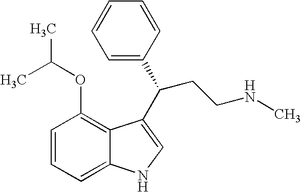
C1=CC=C2C(=C1OC(C)C)C(C(CCNC)C1=CC=CC=C1)=CN2
